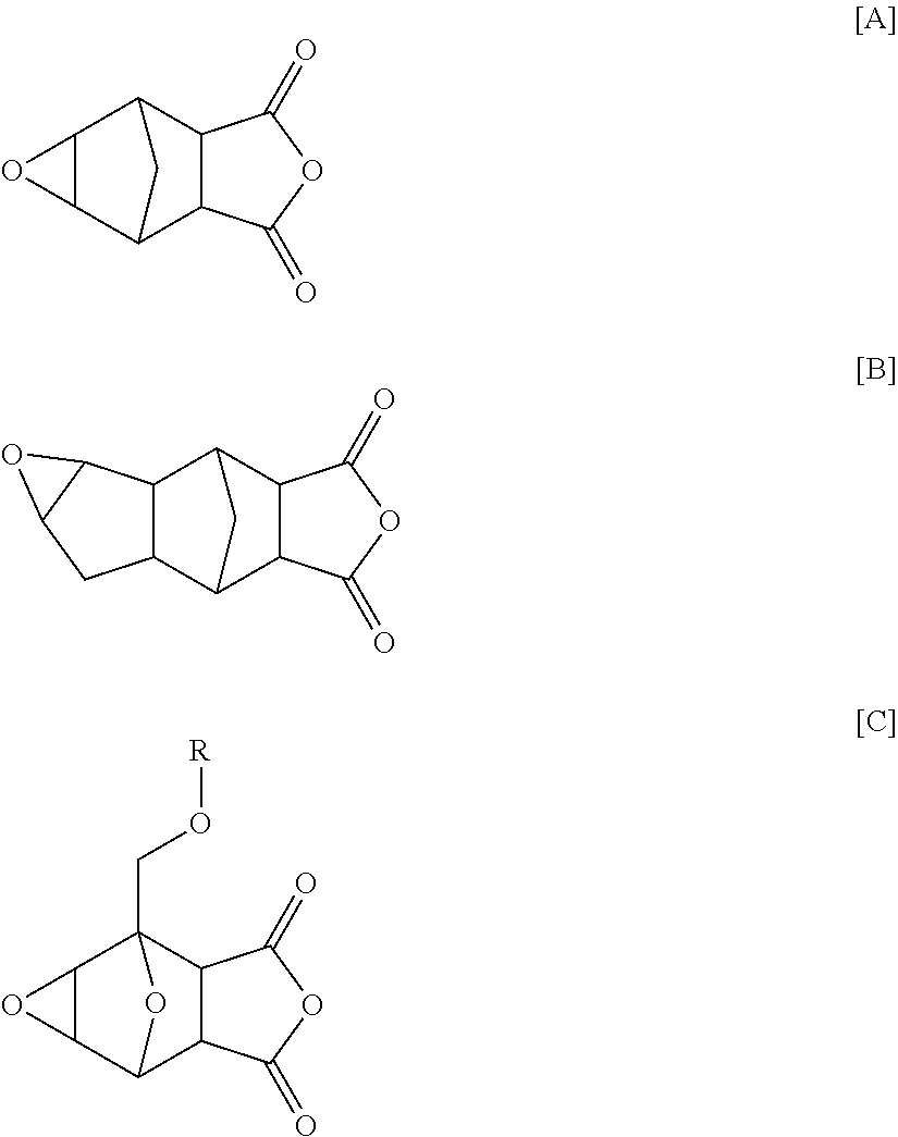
C12C(C3C4C(C1C3)C(=O)OC4=O)O2.C12C(C3C4C(C1C3)C(=O)OC4=O)CC1C2O1.C12C(C3C4C(C1(CO[R])O3)C(=O)OC4=O)O2
